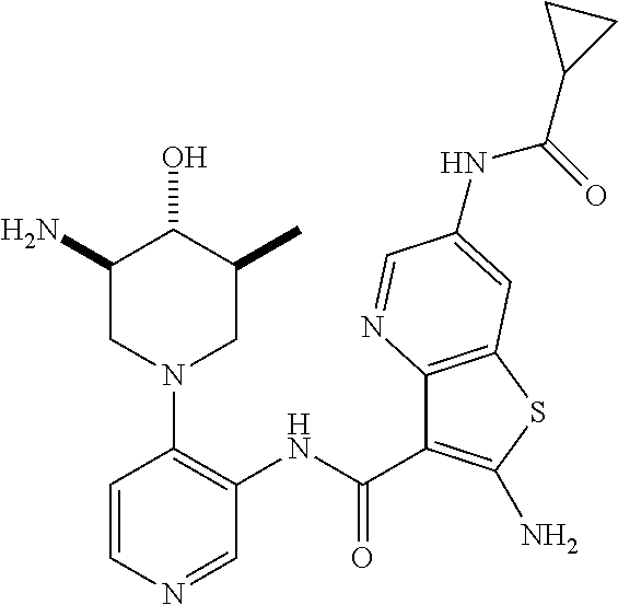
C1(N)CN(C2=C(NC(=O)C3=C(N)SC4=C3N=CC(NC(=O)C3CC3)=C4)C=NC=C2)CC(C)C1O
